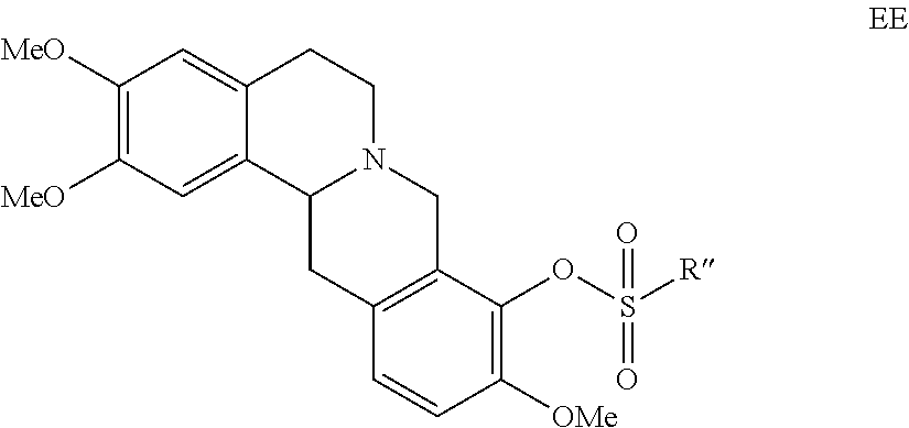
C1([MeO])=C([MeO])C=C2C(=C1)CCN1C2CC2=C(C1)C(OS(=O)([R])=O)=C([OMe])C=C2
